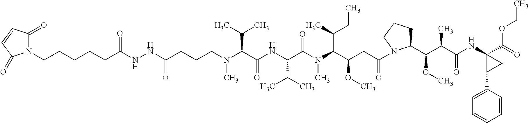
N1(CCCCCC(NNC(CCCN(C(C(NC(C(N(C(C(CC(=O)N2CCCC2C(C(C(NC2(C(=O)OCC)CC2C2=CC=CC=C2)=O)C)OC)OC)C(C)CC)C)=O)C(C)C)=O)C(C)C)C)=O)=O)C(=O)C=CC1=O
